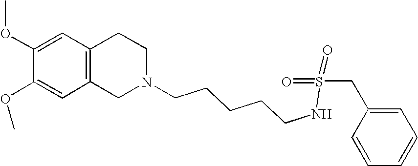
C1=C(OC)C(OC)=CC2=C1CCN(CCCCCNS(CC1=CC=CC=C1)(=O)=O)C2
